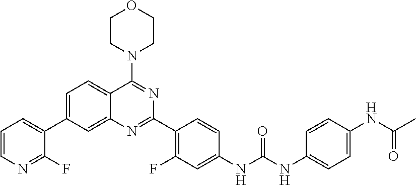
C1=CN=C(F)C(C2=CC=C3C(=C2)N=C(C2=C(F)C=C(NC(NC4=CC=C(NC(C)=O)C=C4)=O)C=C2)N=C3N2CCOCC2)=C1
